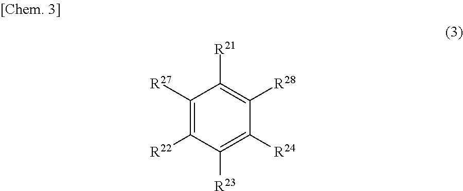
C1([R27])=C([R22])C([R23])=C([R24])C([R28])=C1[R21]
